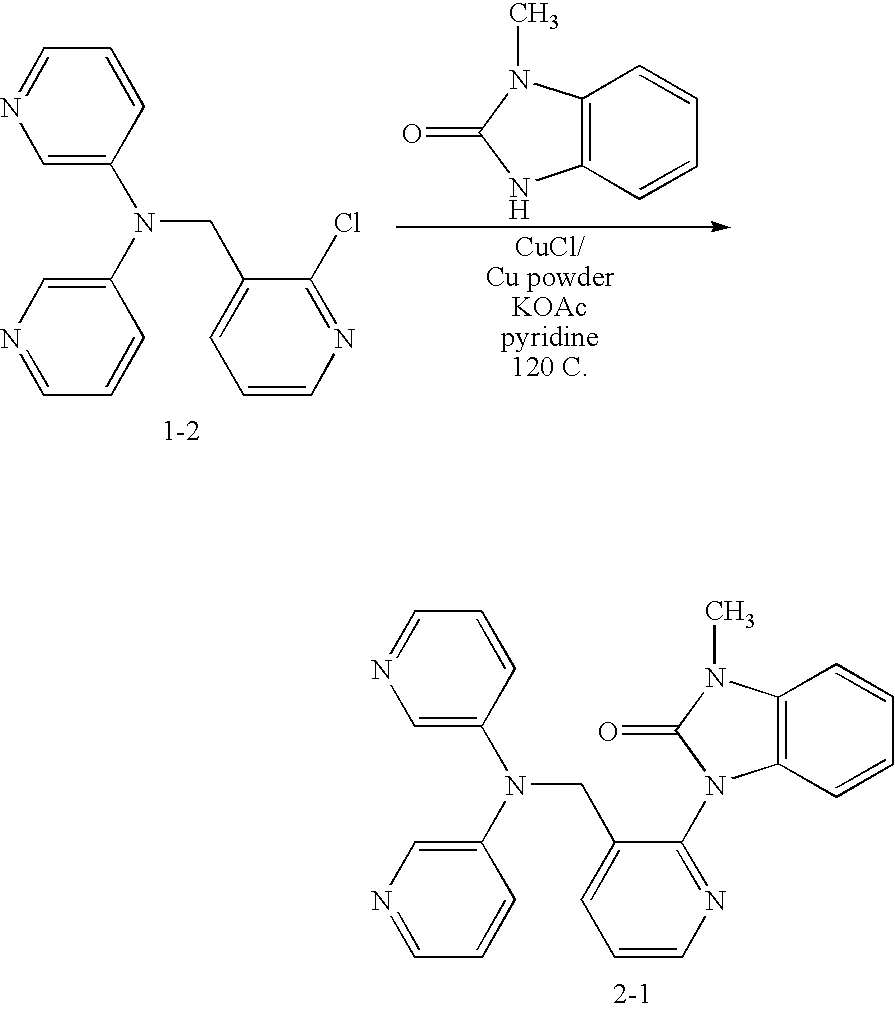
C1(N(C2=CN=CC=C2)CC2=CC=CN=C2Cl)=CN=CC=C1.C12=C(C=CC=C1)NC(=O)N2C.C1(N(C2=CN=CC=C2)CC2=CC=CN=C2N2C3=C(C=CC=C3)N(C)C2=O)=CN=CC=C1
